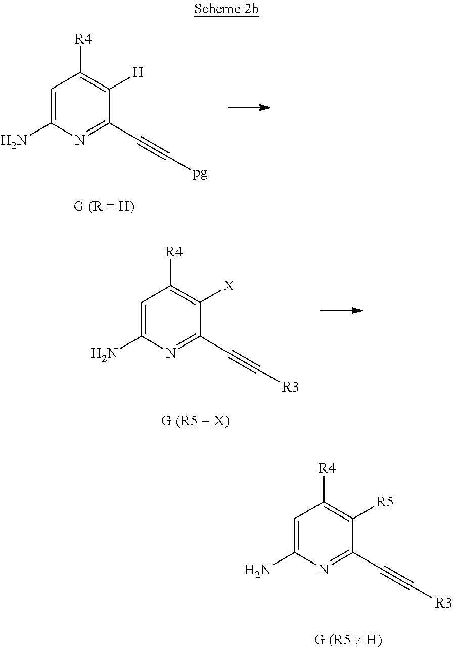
C1=C(N)N=C(C#C[pg])C([H])=C1[R4].[G (R = H)].C1=C(N)N=C(C#C[R3])C([R5])=C1[R4].C1=C(N)N=C(C#C[R3])C([X])=C1[R4]
